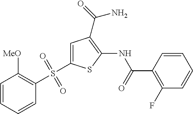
C1=CC(C(=O)NC2=C(C(=O)N)C=C(S(C3=C([MeO])C=CC=C3)(=O)=O)S2)=C(F)C=C1
